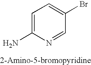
C1=C(N)N=CC(Br)=C1
